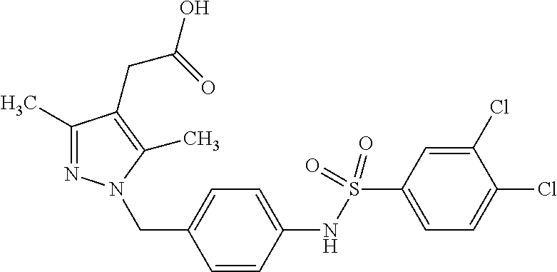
C1=C(S(NC2=CC=C(CN3N=C(C)C(CC(=O)O)=C3C)C=C2)(=O)=O)C=C(Cl)C(Cl)=C1
